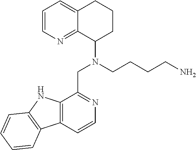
C1=CN=C2C(=C1)CCCC2N(CCCCN)CC1=NC=CC2=C1NC1=C2C=CC=C1
